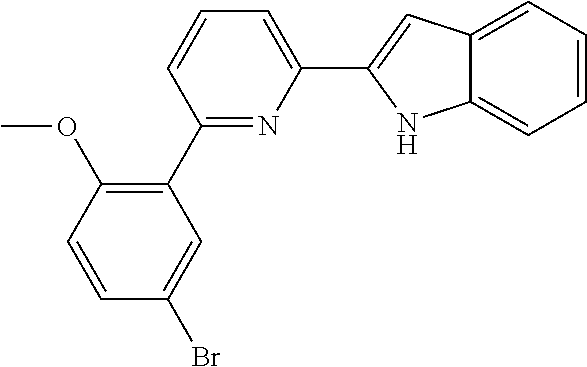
C1(C2=CC3=CC=CC=C3N2)=CC=CC(C2=C(OC)C=CC(Br)=C2)=N1
